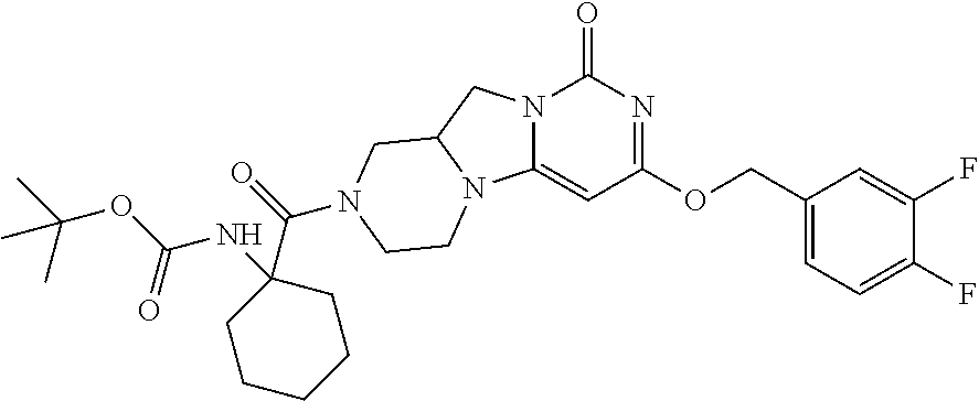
C1(F)=CC=C(COC2=NC(=O)N3C(=C2)N2C(C3)CN(C(=O)C3(NC(=O)OC(C)(C)C)CCCCC3)CC2)C=C1F
